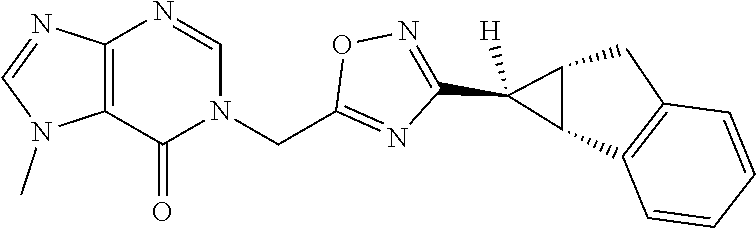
C12=C(C(=O)N(CC3=NC(C4([H])C5C4CC4=C5C=CC=C4)=NO3)C=N1)N(C)C=N2
